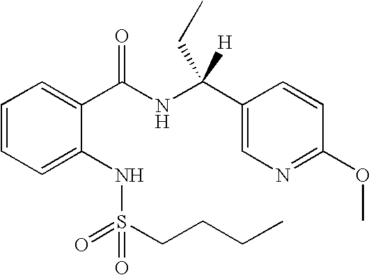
C1=CC=C(NS(=O)(=O)CCCC)C(C(NC(C2=CN=C(OC)C=C2)(CC)[H])=O)=C1
